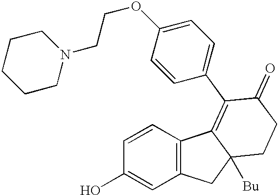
C1=CC(O)=CC2=C1C1=C(C3=CC=C(OCCN4CCCCC4)C=C3)C(=O)CCC1([Bu])C2
